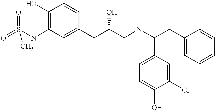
O=S(NC1=C(O)C=CC(CC(CNC(CC2=CC=CC=C2)C2=CC=C(O)C(Cl)=C2)O)=C1)(=O)C
